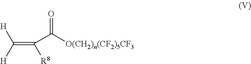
C(=C(C([O(CH2)n(CF2)5CF3])=O)[R8])([H])[H]
